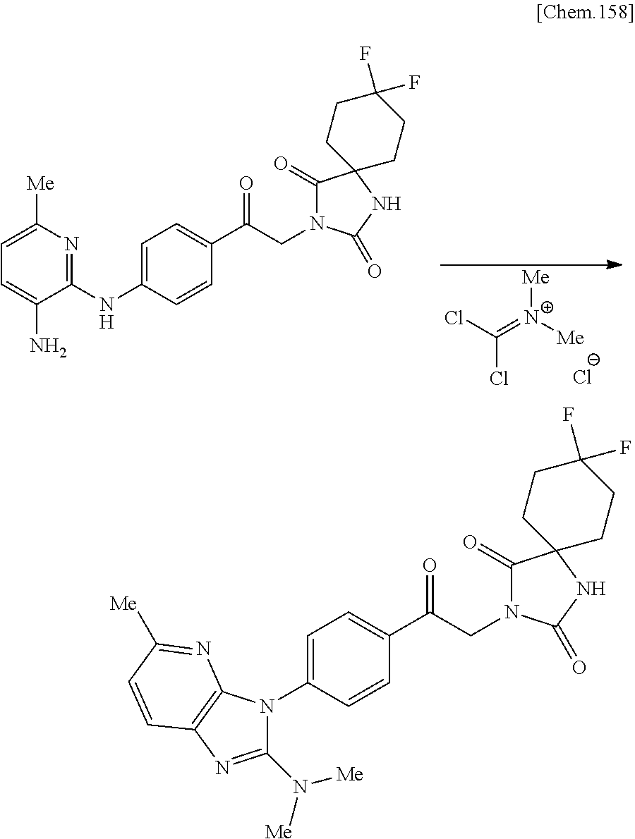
ClC(=[N+]([Me])[Me])Cl.[Cl-].C1=C([Me])N=C(NC2=CC=C(C(CN3C(=O)C4(NC3=O)CCC(F)(F)CC4)=O)C=C2)C(N)=C1.C1=CC(C(CN2C(=O)C3(NC2=O)CCC(F)(F)CC3)=O)=CC=C1N1C(N([Me])[Me])=NC2=C1N=C([Me])C=C2
